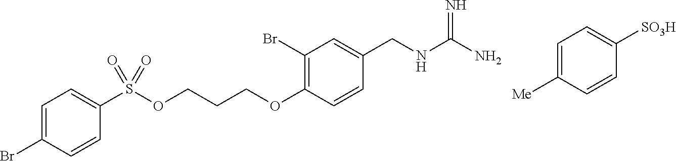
N(CC1=CC(Br)=C(OCCCOS(=O)(=O)C2=CC=C(Br)C=C2)C=C1)C(N)=N.C1=C([Me])C=CC([SO3H])=C1
